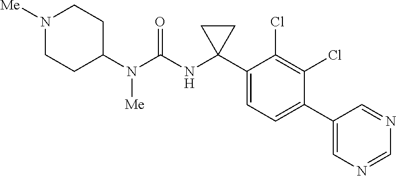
C1(N(C(NC2(C3=CC=C(C4=CN=CN=C4)C(Cl)=C3Cl)CC2)=O)[Me])CCN([Me])CC1
